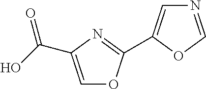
C1=C(C(O)=O)N=C(C2=CN=CO2)O1
